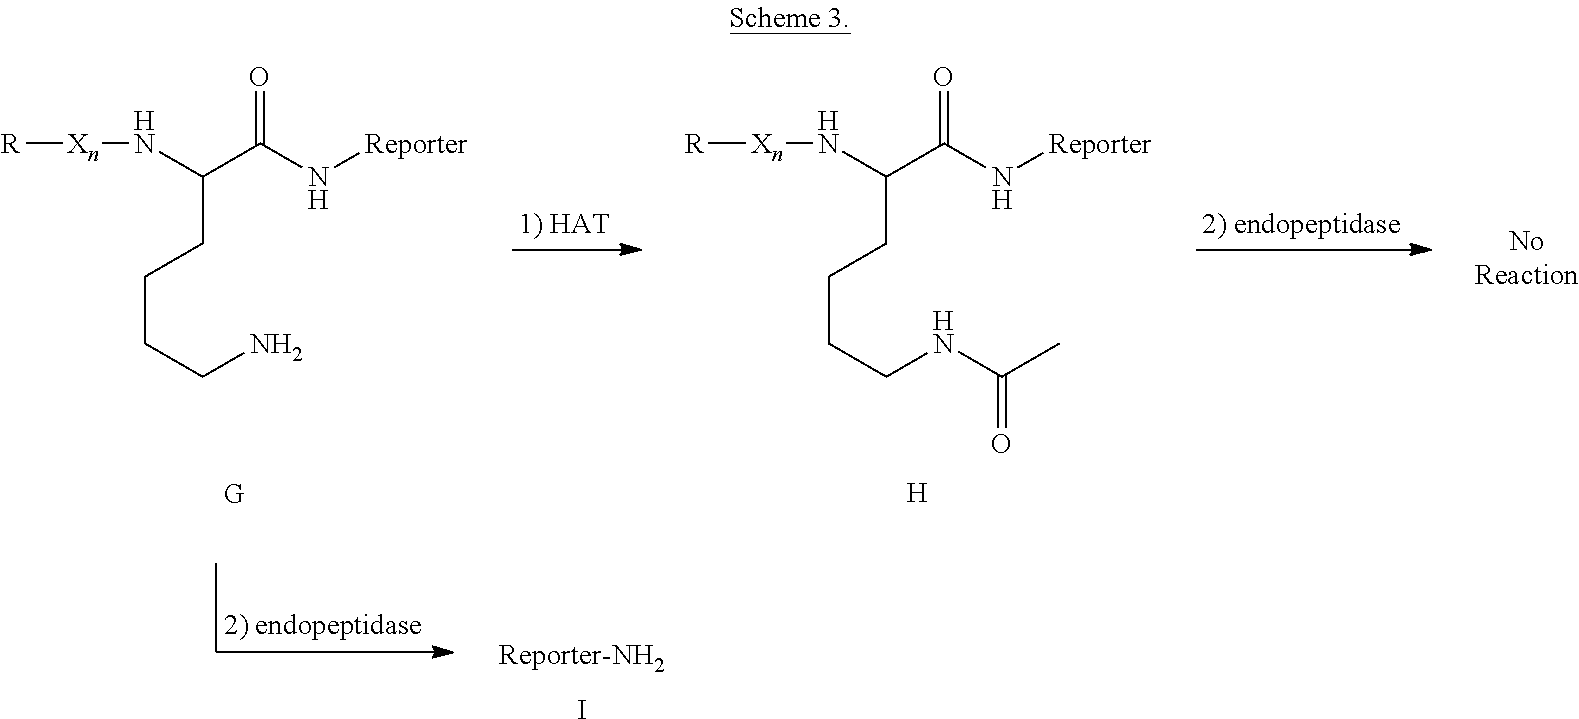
[R][Xn]NC(C(N[Reporter])=O)CCCCNC(C)=O.[H].[R][Xn]NC(C(N[Reporter])=O)CCCCN.[G].I
